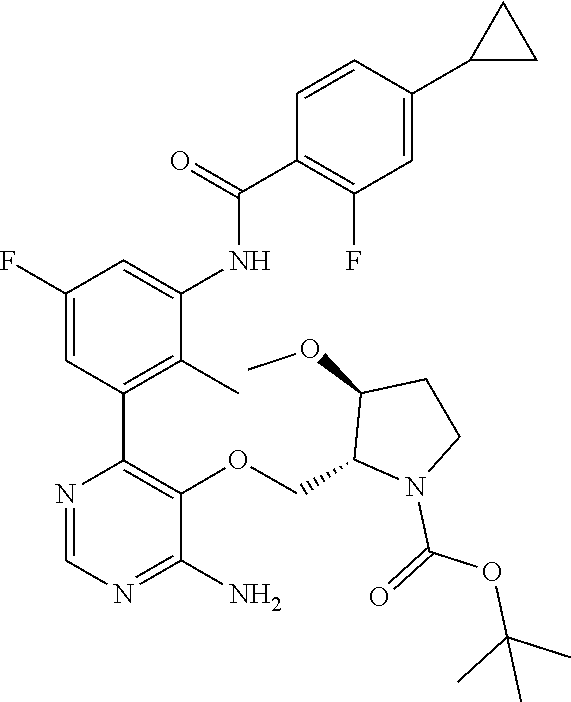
C1(C2=C(C)C(NC(C3=C(F)C=C(C4CC4)C=C3)=O)=CC(F)=C2)=C(OCC2C(OC)CCN2C(=O)OC(C)(C)C)C(N)=NC=N1
